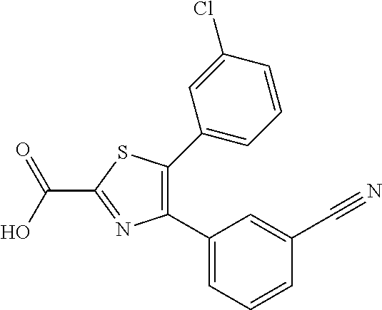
C1(C2=CC=CC(C#N)=C2)=C(C2=CC=CC(Cl)=C2)SC(C(O)=O)=N1
